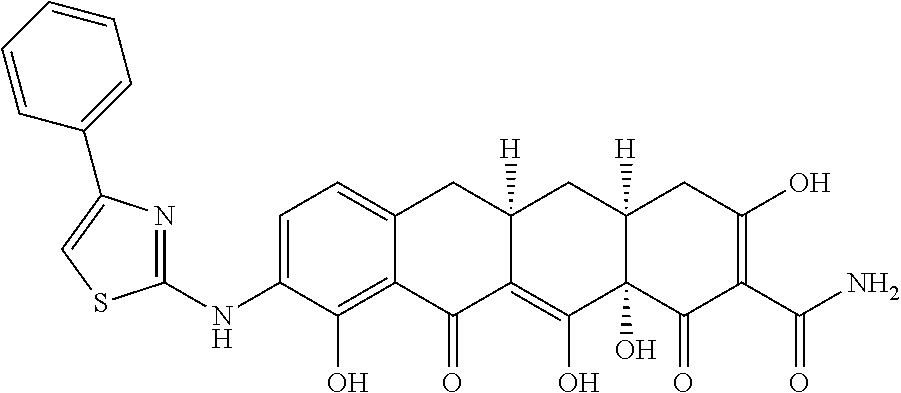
C1=C(NC2=NC(C3=CC=CC=C3)=CS2)C(O)=C2C(=C1)CC1([H])C(=C(O)C3(O)C([H])(C1)CC(O)=C(C(N)=O)C3=O)C2=O
